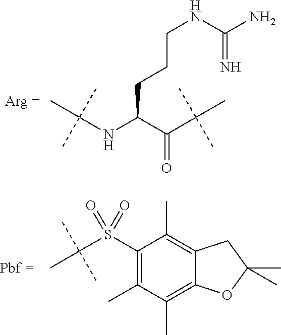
C(NC(C(C(C)(C)C)=O)CCCNC(N)=N)(C)(C)C.C1(S(C(C)(C)C)(=O)=O)=C(C)C(C)=C2C(=C1C)CC(C)(C)O2
